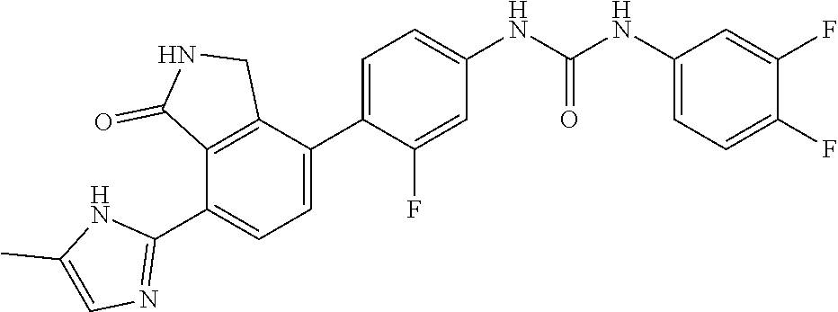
C1=C(C2=CC=C(NC(NC3=CC=C(F)C(F)=C3)=O)C=C2F)C2=C(C(C3=NC=C(C)N3)=C1)C(=O)NC2
